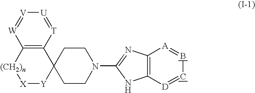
C12=C([T]=[U][V]=[W]1)C1([Y][X][(CH2)n]2)CCN(C2=NC3=C(N2)[D]=CB=[A]3)CC1
